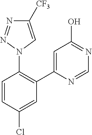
C1=CC(Cl)=CC(C2=CC(O)=NC=N2)=C1N1C=C([CF3])N=N1
